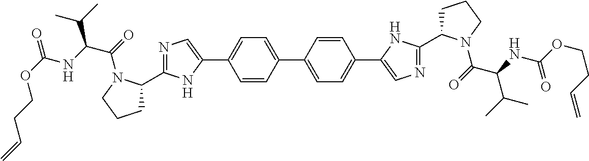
C1=CC(C2=CC=C(C3=CN=C(C4CCCN4C(C(C(C)C)NC(OCCC=C)=O)=O)N3)C=C2)=CC=C1C1=CN=C(C2CCCN2C(C(C(C)C)NC(OCCC=C)=O)=O)N1
